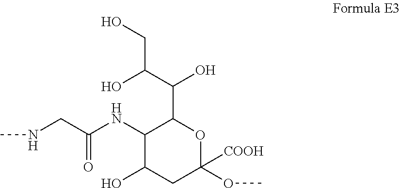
C1(NC(=O)CNC)C(O)CC([COOH])(OC)OC1C(C(O)CO)O
